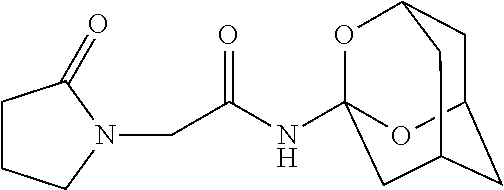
C1CCN(CC(NC23OC4CC(CC(C2)C4)O3)=O)C1=O
